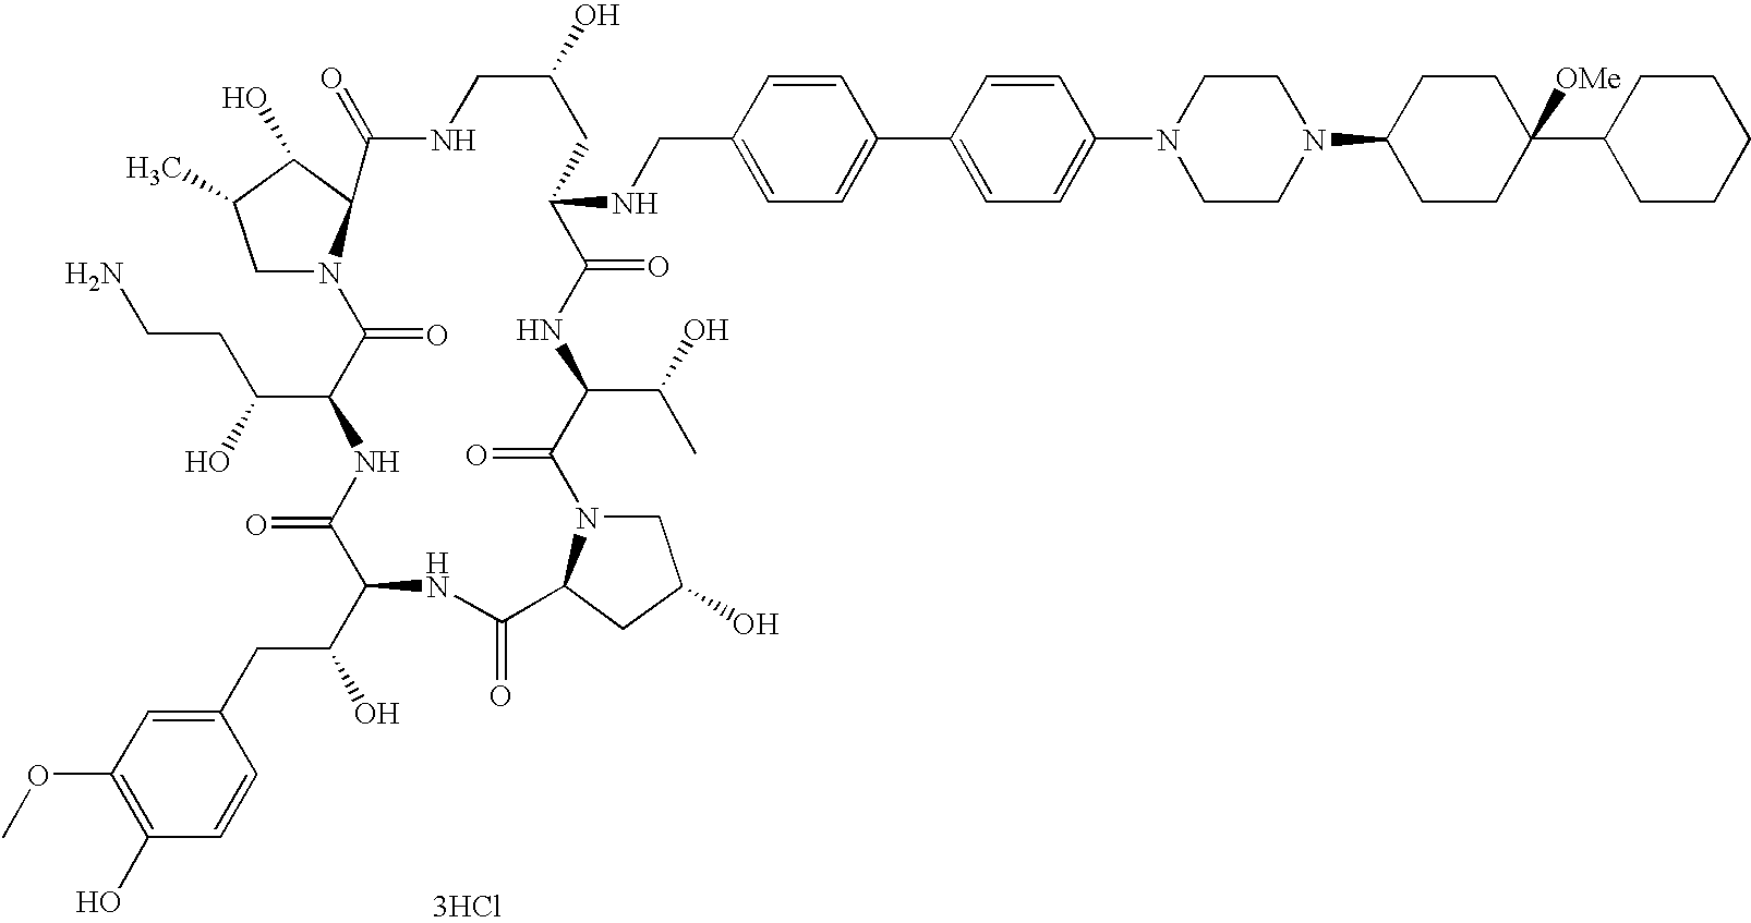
[3HCl].C1N2C(C(O)C1C)C(=O)NCC(O)CC(NCC1=CC=C(C3=CC=C(N4CCN(C5CCC([OMe])(C6CCCCC6)CC5)CC4)C=C3)C=C1)C(=O)NC(C(C)O)C(=O)N1CC(O)CC1C(=O)NC(C(CC1=CC(OC)=C(O)C=C1)O)C(=O)NC(C(O)CCN)C2=O
